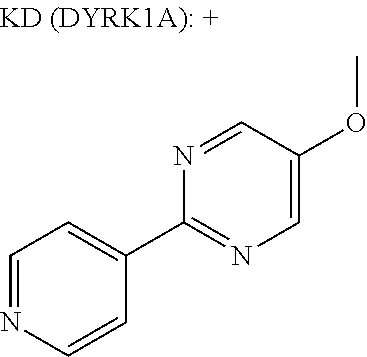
C1=NC=CC(C2=NC=C(OC)C=N2)=C1
